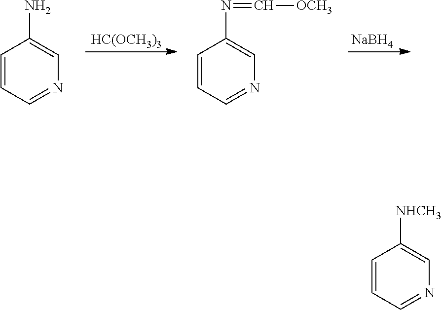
C1=CC=NC=C1N.[HC(OCH3)3].C1=CC=NC=C1N=C[OCH3].[NaBH4].C1=CC=NC=C1[NHCH3]
